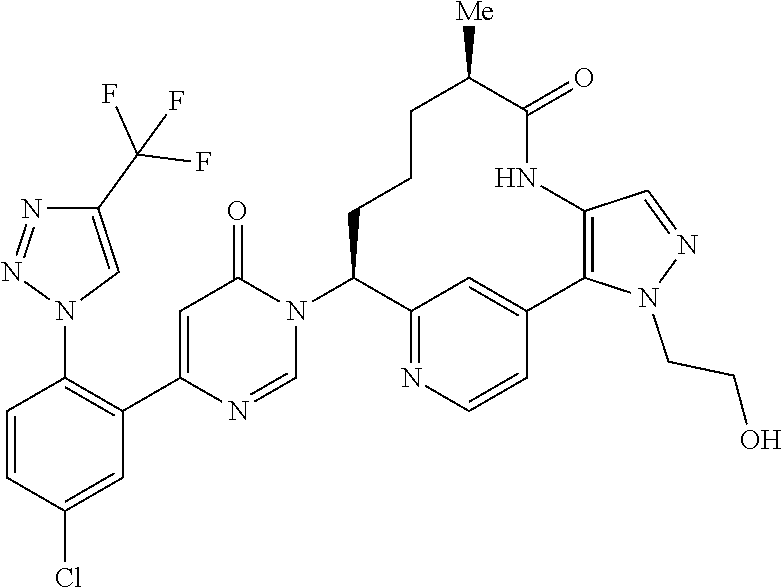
C1=CC(Cl)=CC(C2=CC(=O)N(C3C4=NC=CC(=C4)C4=C(NC(=O)C([Me])CCC3)C=NN4CCO)C=N2)=C1N1C=C(C(F)(F)F)N=N1
